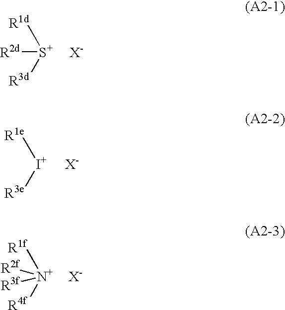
[R2d][S+]([R1d])[R3d].[X-].[I+]([R1e])[R3e].[X-].[R2f][N+]([R1f])([R4f])[R3f].[X-]
